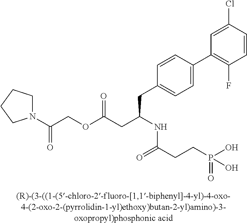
C(COC(CC(NC(CCP(O)(=O)O)=O)CC1=CC=C(C2=C(F)C=CC(Cl)=C2)C=C1)=O)(=O)N1CCCC1
